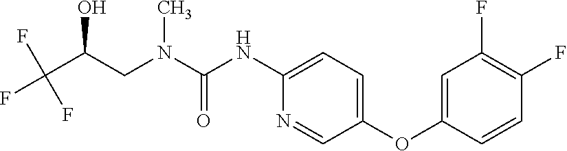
C1(NC(N(CC(C(F)(F)F)O)C)=O)=CC=C(OC2=CC(F)=C(F)C=C2)C=N1
